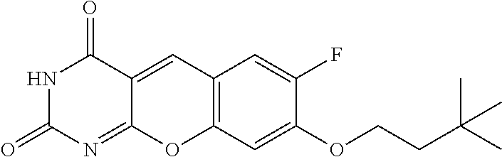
N1C(=O)N=C2C(=CC3=C(O2)C=C(OCCC(C)(C)C)C(F)=C3)C1=O
